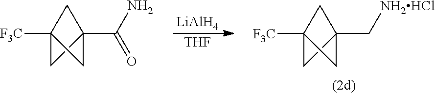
[THF].[LiAlH4].C12([F3C])CC(C[NH2HCl])(C1)C2.C12([F3C])CC(C(N)=O)(C1)C2
